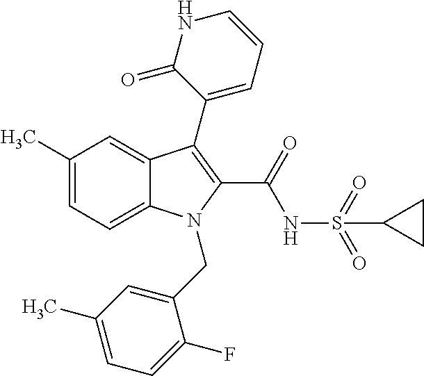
C1(C)=CC=C2C(=C1)C(C1=CC=CNC1=O)=C(C(NS(C1CC1)(=O)=O)=O)N2CC1=CC(C)=CC=C1F
